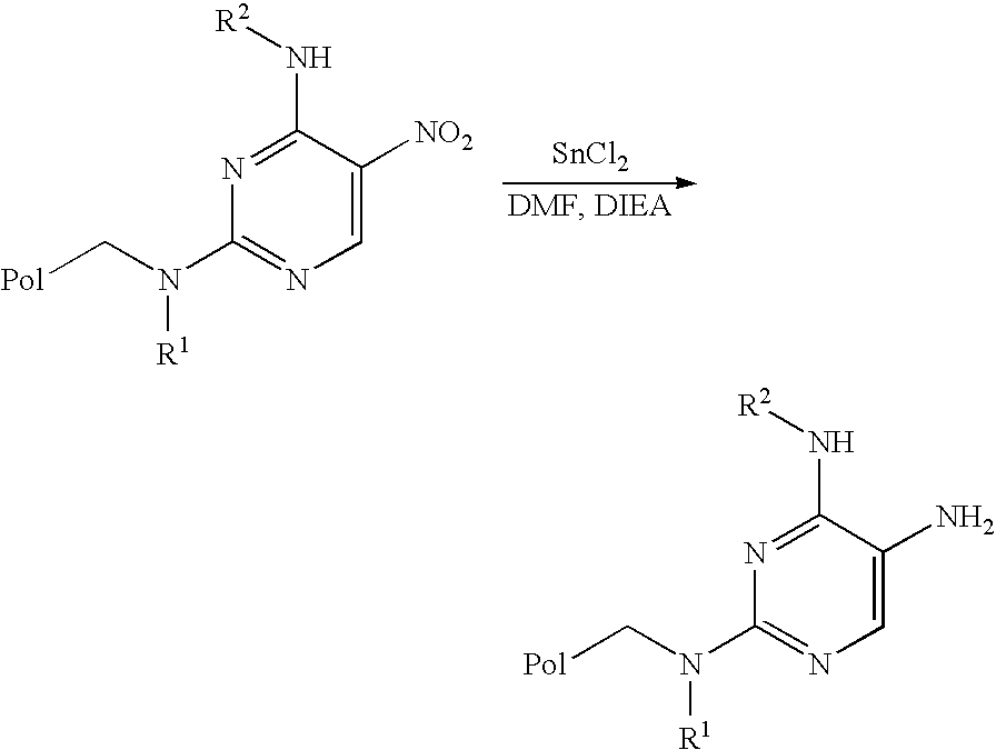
[SnCl2].N1=C(N[R2])C([NO2])=CN=C1N([R1])C[Pol].N1=C(N[R2])C(N)=CN=C1N([R1])C[Pol]
